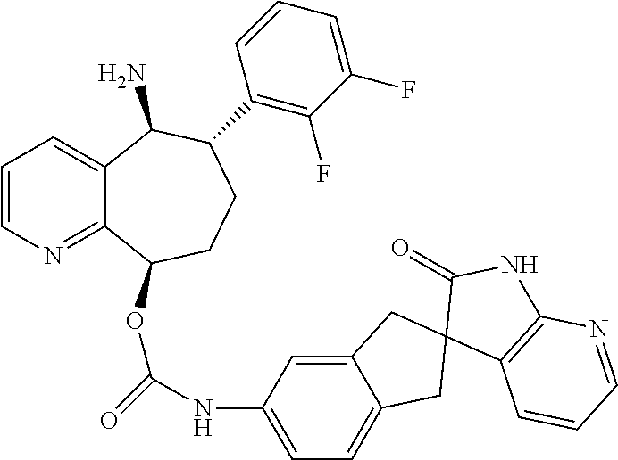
C1=CN=C2C(=C1)C(N)C(C1=C(F)C(F)=CC=C1)CCC2OC(NC1=CC=C2C(=C1)CC1(C2)C2=C(NC1=O)N=CC=C2)=O
